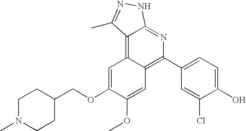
C1N(C)CCC(COC2=CC3=C4C(=NC(C5=CC=C(O)C(Cl)=C5)=C3C=C2OC)NN=C4C)C1
